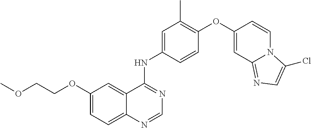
C12=CC=C(OCCOC)C=C1C(NC1=CC(C)=C(OC3=CC4=NC=C(Cl)N4C=C3)C=C1)=NC=N2
